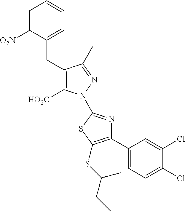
C(C1=C([HO2C])N(C2=NC(C3=CC=C(Cl)C(Cl)=C3)=C(SC(CC)C)S2)N=C1C)C1=CC=CC=C1[O2N]
